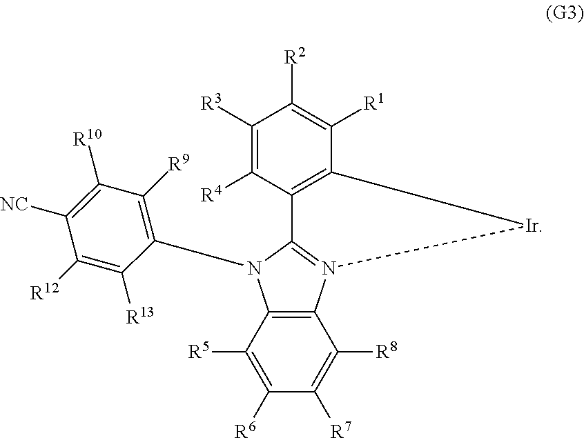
C12=C(C([R5])=C([R6])C([R7])=C1[R8])N(C1=C([R9])C([R10])=C([NC])C([R12])=C1[R13])C1=N2[Ir]C2=C1C([R4])=C([R3])C([R2])=C2[R1]
